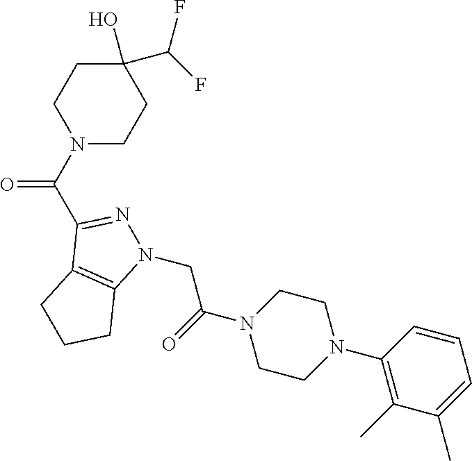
N1(CC(=O)N2CCN(C3=C(C)C(C)=CC=C3)CC2)N=C(C(=O)N2CCC(O)(C(F)F)CC2)C2=C1CCC2
